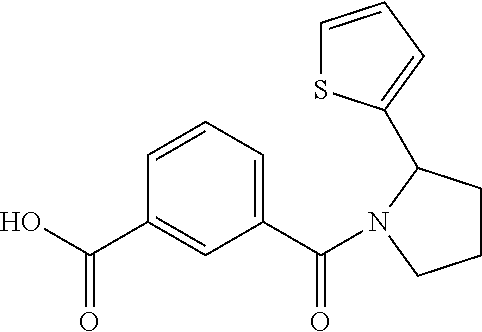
C1(C(=O)N2C(C3=CC=CS3)CCC2)=CC=CC(C(O)=O)=C1
